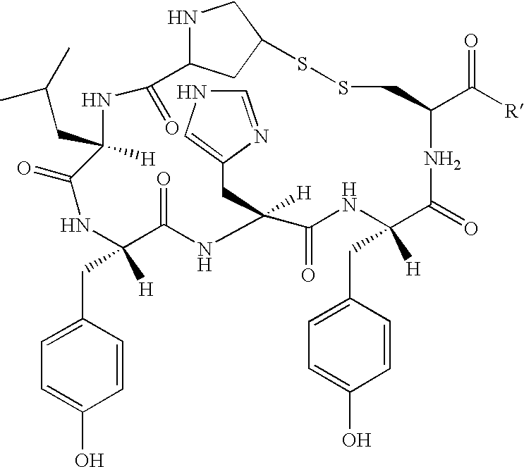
C1=C(CC2([H])C(=O)NC([H])(CC3=CNC=N3)C(=O)NC(CC3=CC=C(O)C=C3)([H])C(=O)NC(C(=O)[R])CSSC3CC(C(=O)NC(CC(C)C)([H])C(=O)N2)NC3)C=CC(O)=C1
